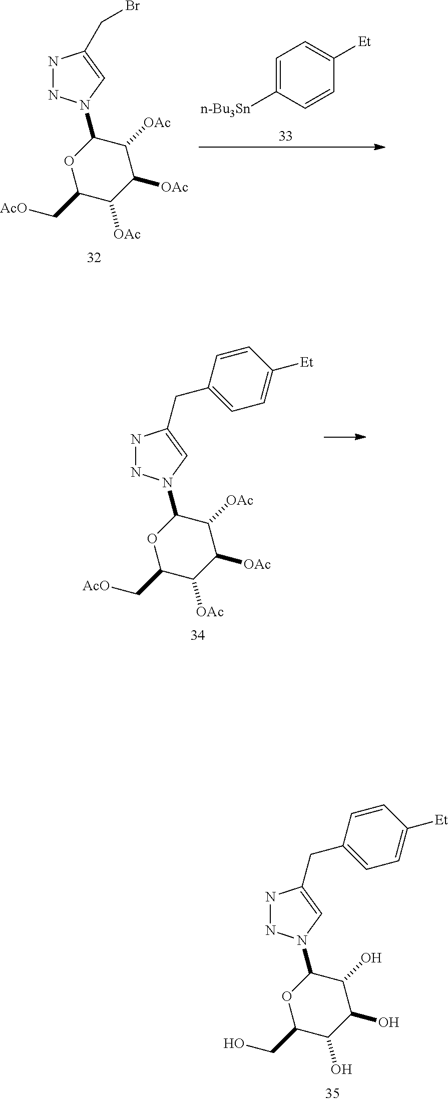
N1NN(C2OC(CO)C(O)C(O)C2O)C=C1CC1=CC=C([Et])C=C1.N1NN(C2OC(C[AcO])C([OAc])C([OAc])C2[OAc])C=C1CBr.C1=C([n-Bu3Sn])C=CC([Et])=C1.N1NN(C2OC(C[AcO])C([OAc])C([OAc])C2[OAc])C=C1CC1=CC=C([Et])C=C1
